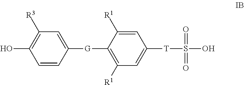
C1([G]C2=C([R1])C=C([T]S(O)(=O)=O)C=C2[R1])=CC([R3])=C(O)C=C1
